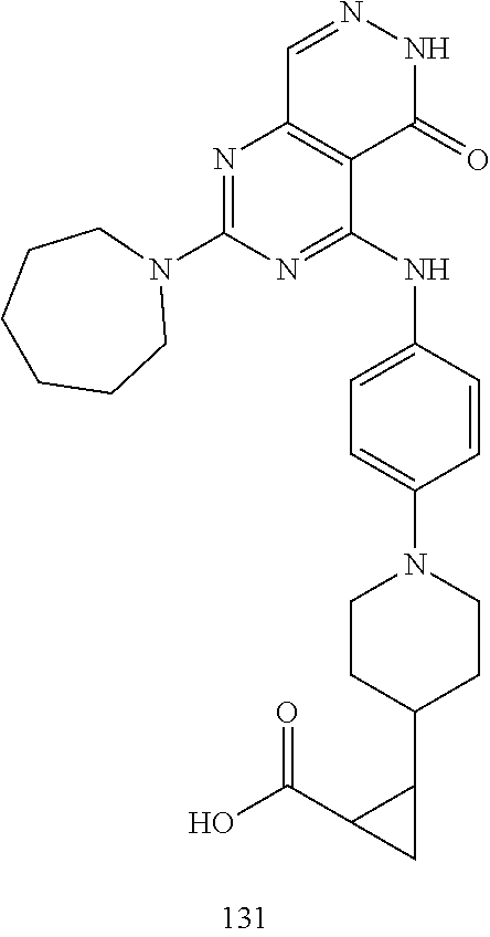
C1=NNC(=O)C2=C1N=C(N1CCCCCC1)N=C2NC1=CC=C(N2CCC(C3C(C(O)=O)C3)CC2)C=C1
